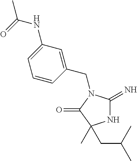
N1C(=N)N(CC2=CC(NC(C)=O)=CC=C2)C(=O)C1(C)CC(C)C
